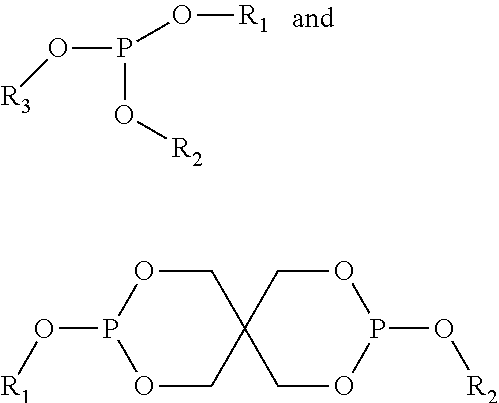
O(P(O[R2])O[R1])[R3].O1CC2(COP1O[R1])COP(O[R2])OC2
